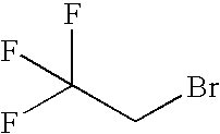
FC(CBr)(F)F
